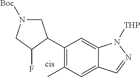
C1(C2C(F)CN([Boc])C2)=C(C)C=C2C(=C1)N([THP])N=C2
